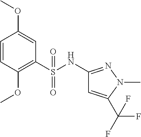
C1=CC(OC)=C(S(NC2=NN(C)C(C(F)(F)F)=C2)(=O)=O)C=C1OC
